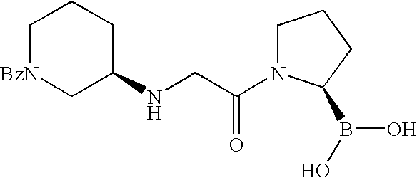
[BzN]1CC(NCC(N2CCCC2B(O)O)=O)CCC1
